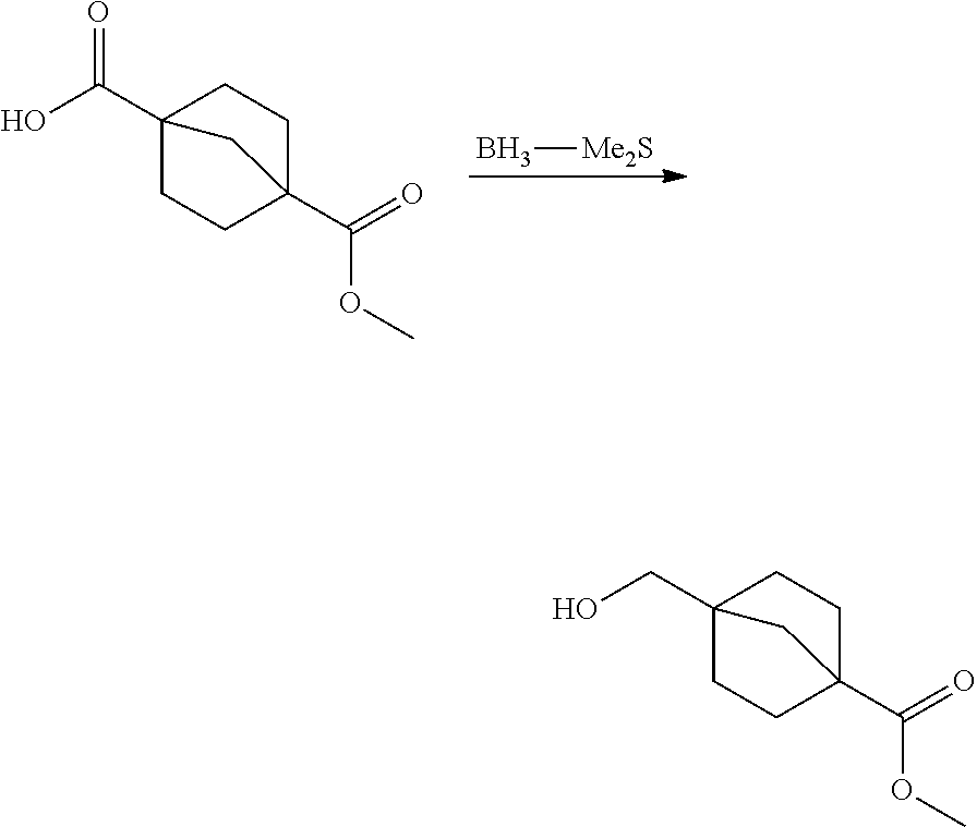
B[Me2S].C12(C(O)=O)CCC(C(=O)OC)(CC1)C2.C12(CO)CCC(C(=O)OC)(CC1)C2
